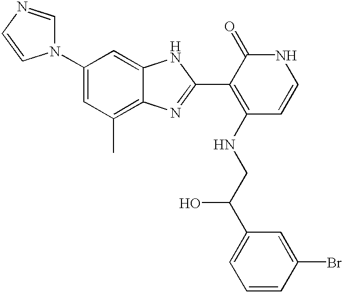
C1(N2C=NC=C2)=CC(C)=C2C(=C1)NC(C1=C(NCC(C3=CC=CC(Br)=C3)O)C=CNC1=O)=N2
